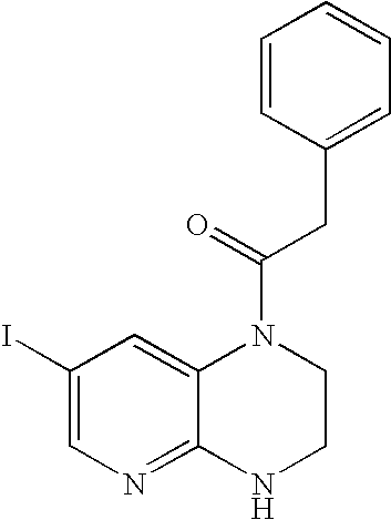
C1=CC(CC(N2C3=CC(I)=CN=C3NCC2)=O)=CC=C1
